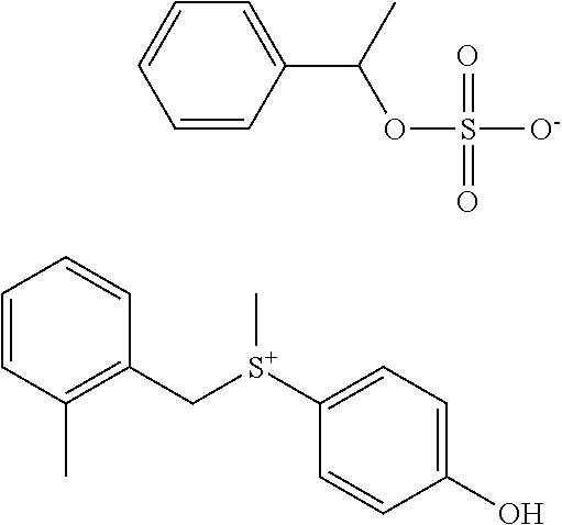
C1([S+](CC2=C(C)C=CC=C2)C)=CC=C(O)C=C1.C1=CC(C(C)OS([O-])(=O)=O)=CC=C1
